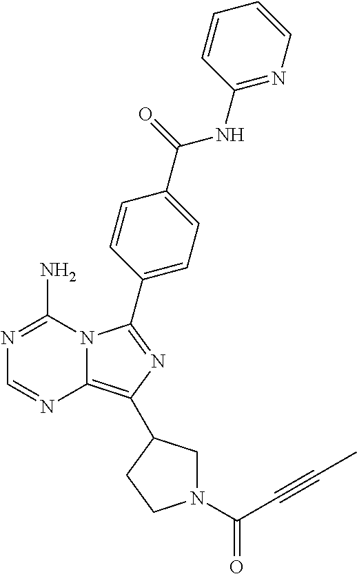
N1=C(N)N2C(=C(C3CN(C(C#CC)=O)CC3)N=C2C2=CC=C(C(=O)NC3=NC=CC=C3)C=C2)N=C1
